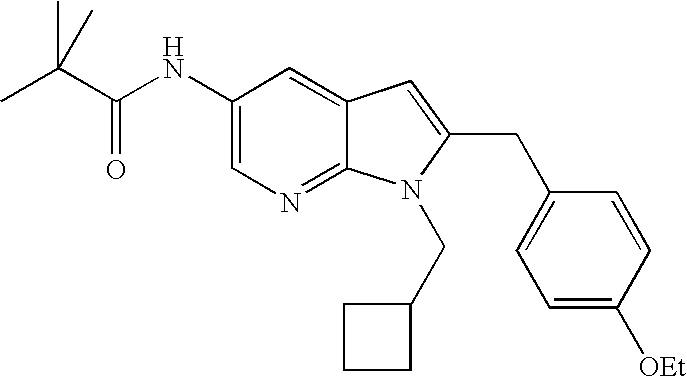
C1(NC(C(C)(C)C)=O)=CN=C2C(=C1)C=C(CC1=CC=C([OEt])C=C1)N2CC1CCC1
